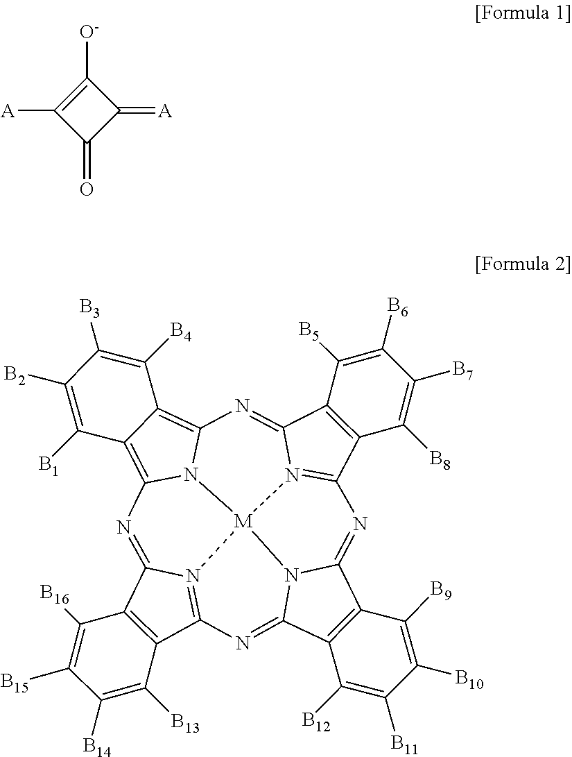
C1([O-])=C([A])C(=O)C1=[A].C12=C(C3=N4C1=NC1=C5C(=C6N1[M]41N4=C(C7=C(C4=N6)C([B5])=C([B6])C([B7])=C7[B8])N=C4C6=C(C(=N3)N41)C([B12])=C([B11])C([B10])=C6[B9])C([B4])=C([B3])C([B2])=C5[B1])C([B13])=C([B14])C([B15])=C2[B16]
